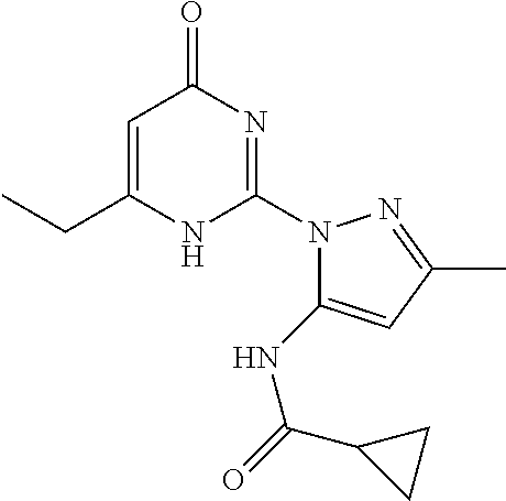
C1=C(CC)NC(N2C(NC(=O)C3CC3)=CC(C)=N2)=NC1=O
